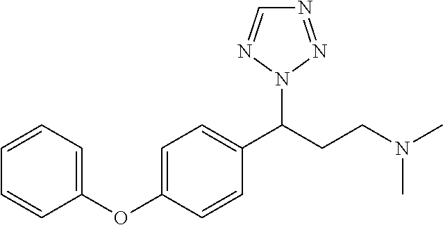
C1(C(CCN(C)C)N2N=NC=N2)=CC=C(OC2=CC=CC=C2)C=C1
